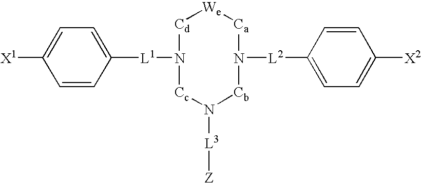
C1=C([X1])C=CC([L1]N2[Cd][We][Ca]N([L2]C3=CC=C([X2])C=C3)[Cb]N([L3][Z])[Cc]2)=C1
